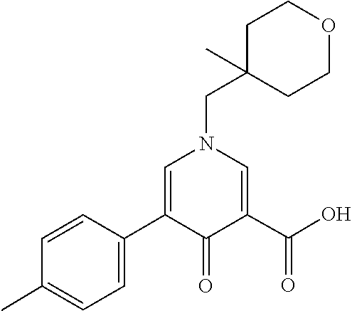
C1(C2=CC=C(C)C=C2)=CN(CC2(C)CCOCC2)C=C(C(O)=O)C1=O
